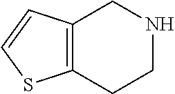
C12=C(CCNC1)SC=C2
